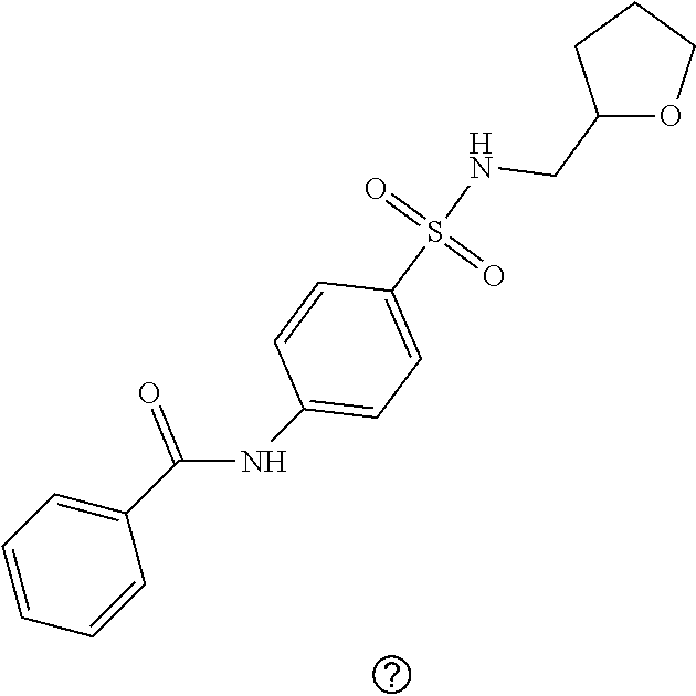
C1=CC=CC(C(NC2=CC=C(S(NCC3OCCC3)(=O)=O)C=C2)=O)=C1
